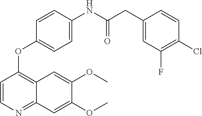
C1=CN=C2C(=C1OC1=CC=C(NC(CC3=CC(F)=C(Cl)C=C3)=O)C=C1)C=C(OC)C(OC)=C2
